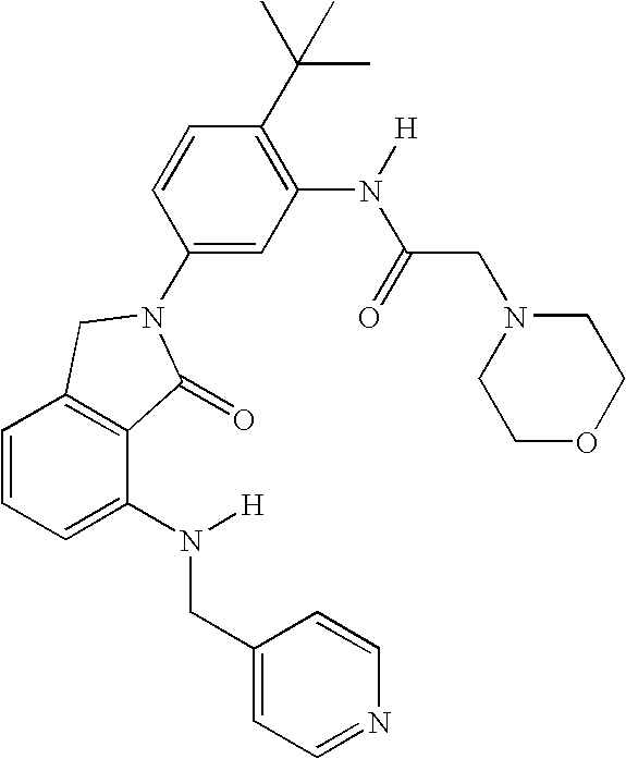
C1=CC=C(N(CC2=CC=NC=C2)[H])C2=C1CN(C1=CC(N(C(=O)CN3CCOCC3)[H])=C(C(C)(C)C)C=C1)C2=O
